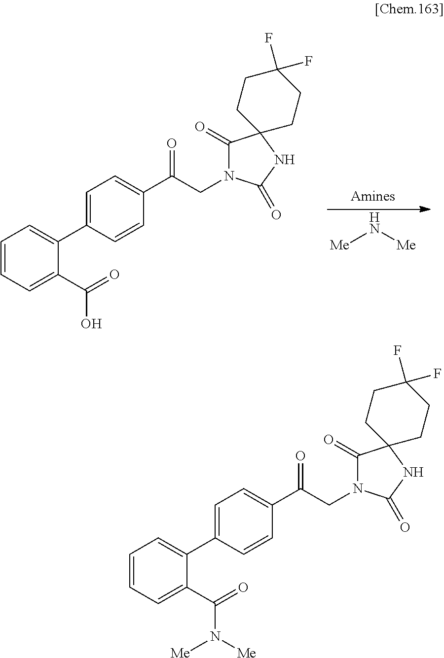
[Me]N[Me].C1=CC=C(C(=O)O)C(C2=CC=C(C(CN3C(=O)C4(NC3=O)CCC(F)(F)CC4)=O)C=C2)=C1.C1=CC=C(C(=O)N([Me])[Me])C(C2=CC=C(C(CN3C(=O)C4(NC3=O)CCC(F)(F)CC4)=O)C=C2)=C1
